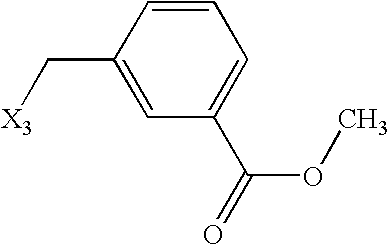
C1=CC=C(C(=O)OC)C=C1C[X3]
